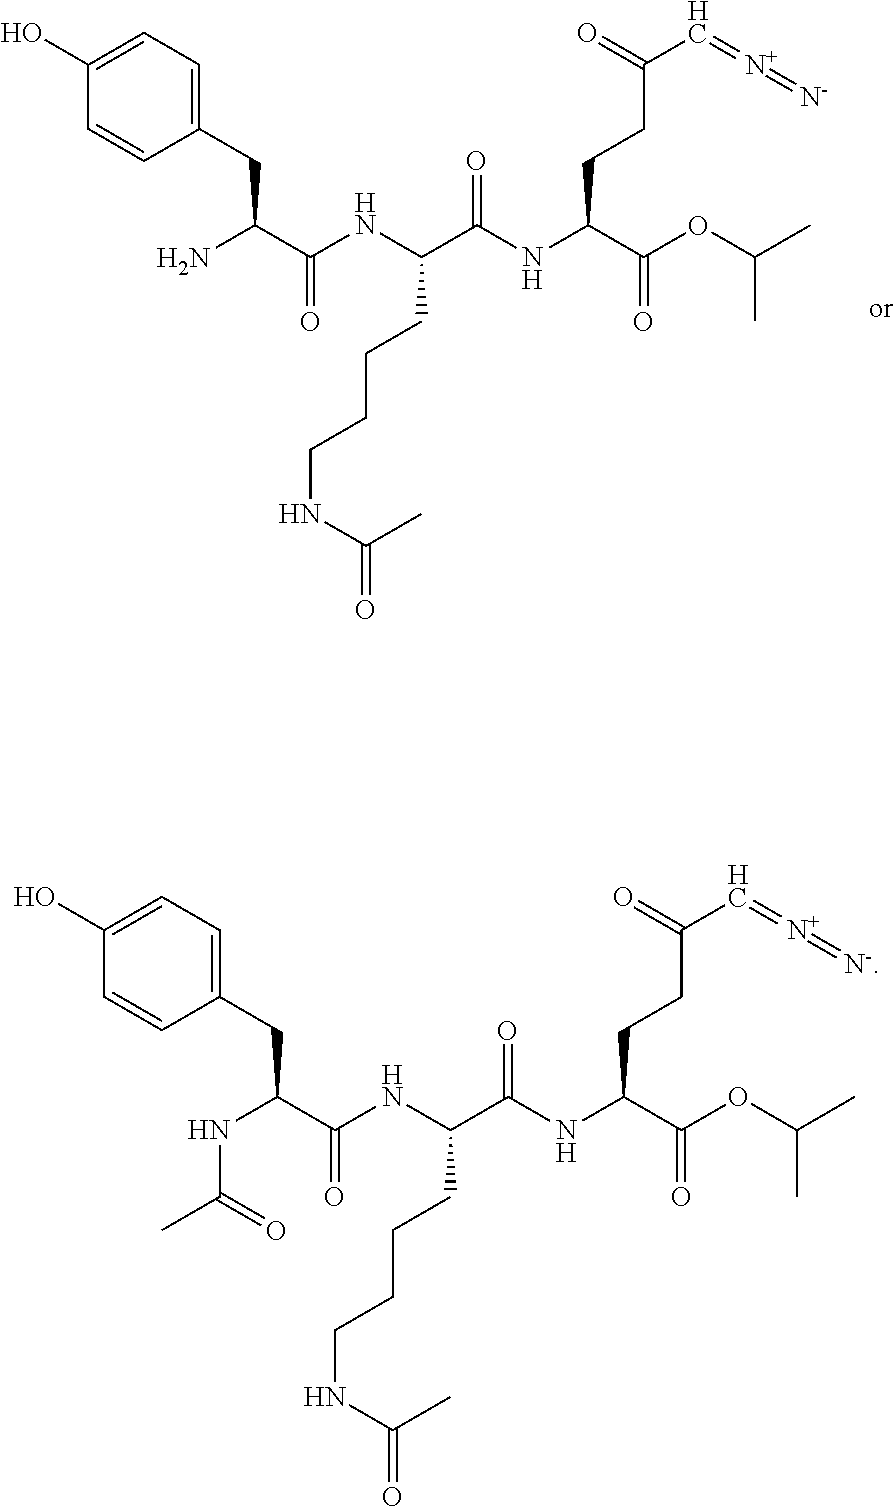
N(C(C(NC(C(NC(C(OC(C)C)=O)CCC(C=[N+]=[N-])=O)=O)CCCCNC(=O)C)=O)CC1=CC=C(O)C=C1)C(C)=O.NC(C(NC(C(NC(C(OC(C)C)=O)CCC(C=[N+]=[N-])=O)=O)CCCCNC(=O)C)=O)CC1=CC=C(O)C=C1
